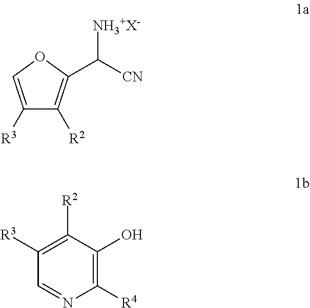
[NH3+X-]C([CN])C1=C([R2])C([R3])=CO1.C1([R4])=C(O)C([R2])=C([R3])C=N1
